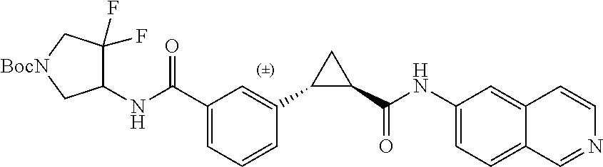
C1=C(C(NC2C(F)(F)C[BocN]C2)=O)C=C(C2C(C(NC3=CC=C4C(=C3)C=CN=C4)=O)C2)C=C1
